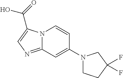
C(O)(=O)C1=CN=C2N1C=CC(N1CCC(F)(F)C1)=C2
